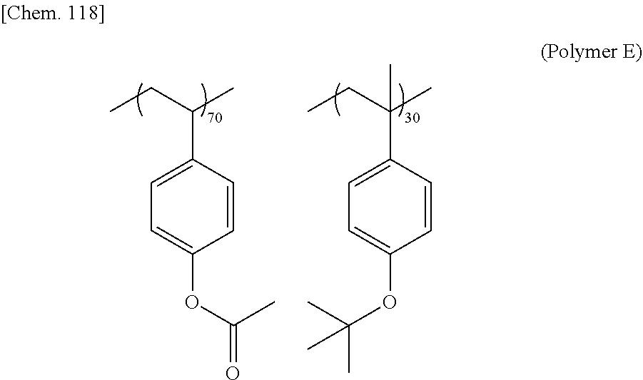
C1=C(C(CC)C)C=CC(OC(=O)C)=C1.C1(C(CC)(C)C)=CC=C(OC(C)(C)C)C=C1
